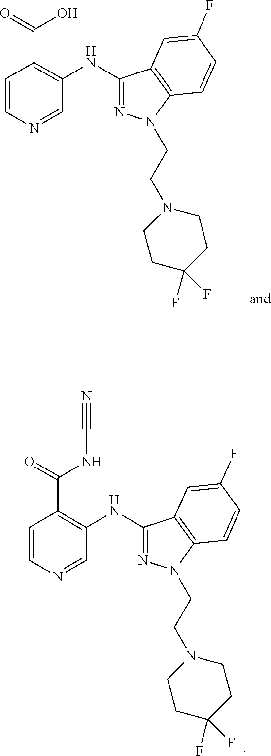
C1=CN=CC(NC2=NN(CCN3CCC(F)(F)CC3)C3=C2C=C(F)C=C3)=C1C(=O)O.C1=CN=CC(NC2=NN(CCN3CCC(F)(F)CC3)C3=C2C=C(F)C=C3)=C1C(=O)NC#N
